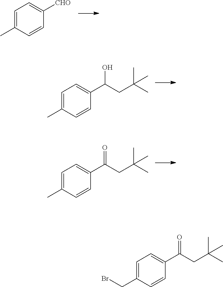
C1=C(C)C=CC([CHO])=C1.C1=C(C)C=CC(C(CC(C)(C)C)O)=C1.C1=C(C)C=CC(C(CC(C)(C)C)=O)=C1.C1=C(CBr)C=CC(C(CC(C)(C)C)=O)=C1
